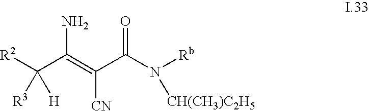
[R2]C(C(=C(C(N([Rb])[CH(CH3)C2H5])=O)[CN])N)([H])[R3]
